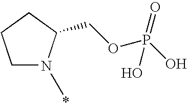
C1CCN(C)C1COP(O)(=O)O
